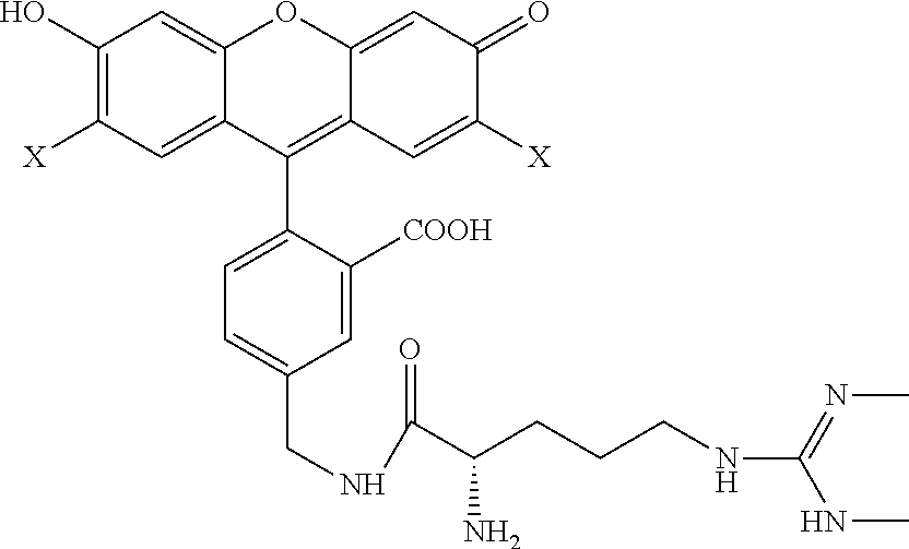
C1=C2C(=CC([X])=C1O)C(C1=CC=C(CNC(C(N)CCCNC(NC)=NC)=O)C=C1[COOH])=C1C(=CC(=O)C([X])=C1)O2
